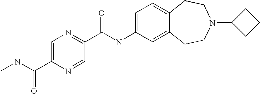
CNC(=O)C1=CN=C(C(NC2=CC=C3C(=C2)CCN(C2CCC2)CC3)=O)C=N1
